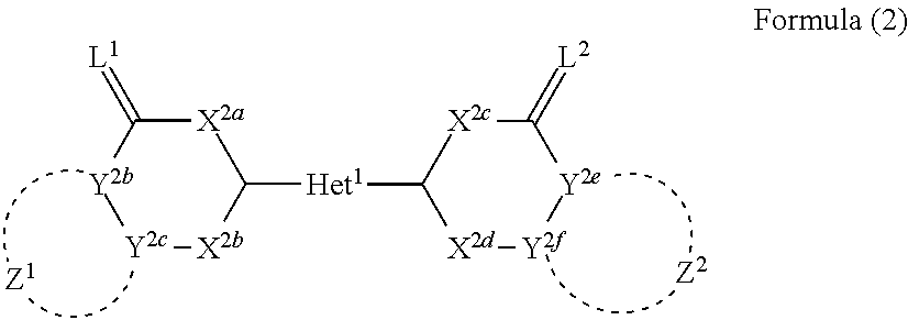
[X2a]1C(=[L1])[Y2b][Y2c][X2b]C1[Het1]C1[X2d][Y2f][Y2e]C(=[L2])[X2c]1
